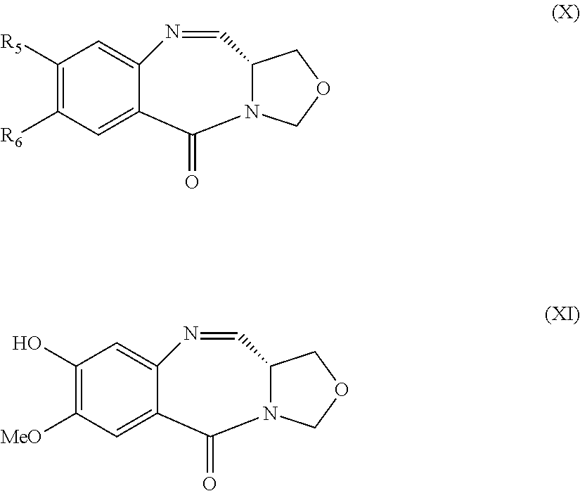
[R5]C1=C([R6])C=C2C(=C1)N=CC1N(COC1)C2=O.OC1=C([MeO])C=C2C(=C1)N=CC1N(COC1)C2=O
